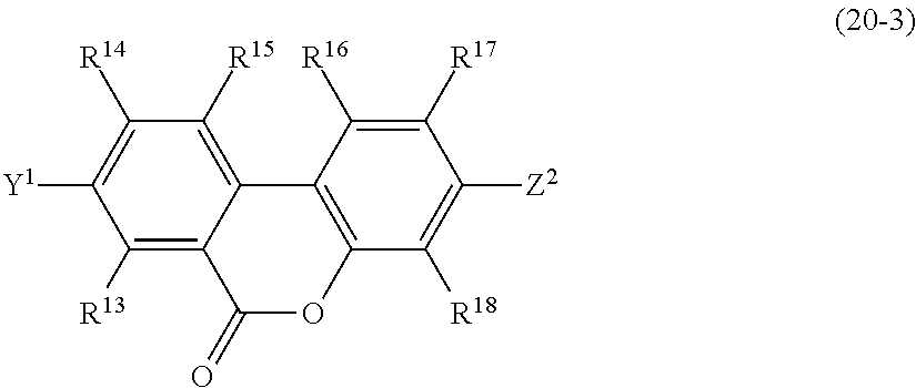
C1([R13])=C2C(=C([R15])C([R14])=C1[Y1])C1=C(OC2=O)C([R18])=C([Z2])C([R17])=C1[R16]
